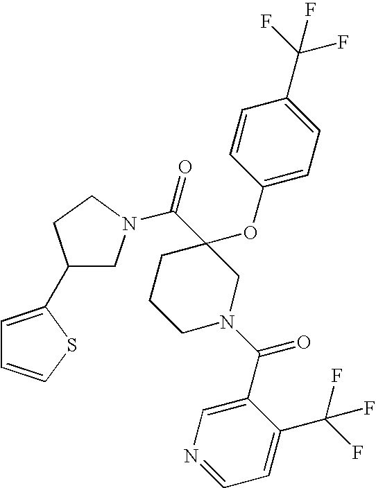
C(C1(OC2=CC=C(C(F)(F)F)C=C2)CCCN(C(=O)C2=CN=CC=C2C(F)(F)F)C1)(=O)N1CC(C2=CC=CS2)CC1
